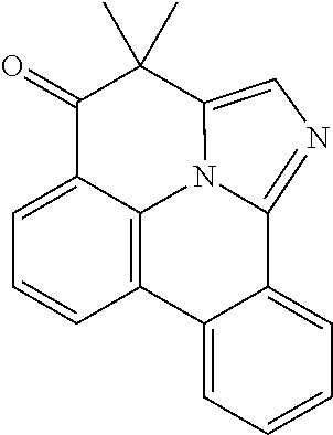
C1=C2C3=C(C=C1)C1=CC=CC=C1C1=NC=C(N31)C(C)(C)C2=O
